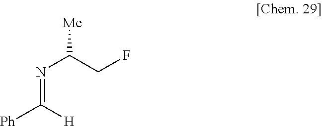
N(=C([H])[Ph])C([Me])CF
